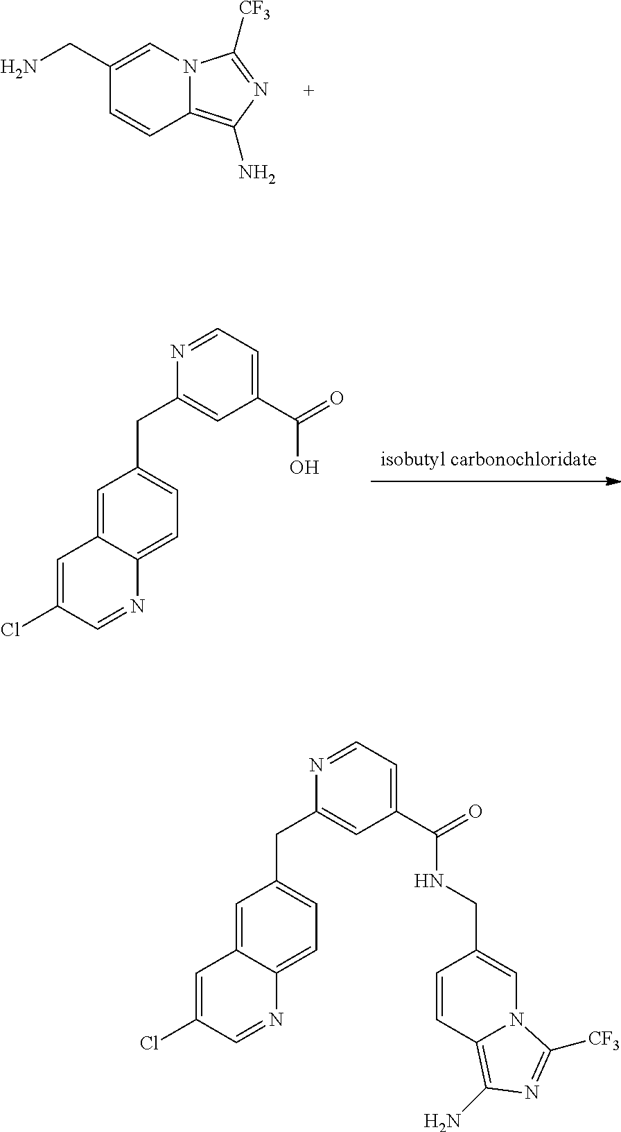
C1(CN)=CN2C(=C(N)N=C2[CF3])C=C1.C1=C2C(=CC=C1CC1=CC(C(=O)O)=CC=N1)N=CC(Cl)=C2.C1=C2C(=CC=C1CC1=CC(C(=O)NCC3=CN4C(=C(N)N=C4[CF3])C=C3)=CC=N1)N=CC(Cl)=C2
